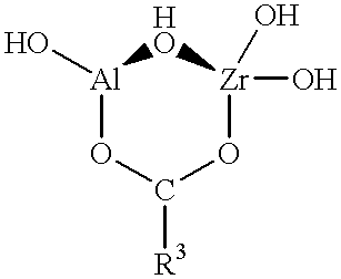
O1[Al](O)O[Zr](O)(O)OC1[R3]
